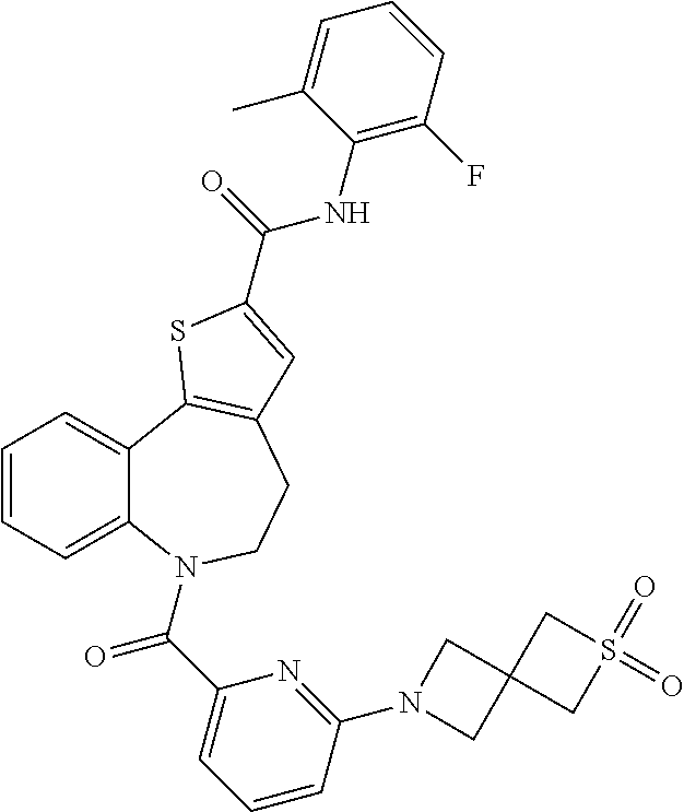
C1=CC=C2C(=C1)C1=C(CCN2C(C2=CC=CC(N3CC4(C3)CS(=O)(=O)C4)=N2)=O)C=C(C(=O)NC2=C(F)C=CC=C2C)S1
